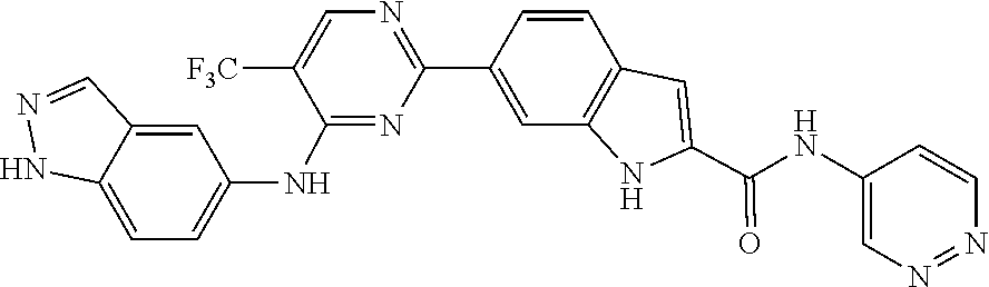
C1=CN=NC=C1NC(C1=CC2=C(C=C(C3=NC=C([F3C])C(NC4=CC=C5NN=CC5=C4)=N3)C=C2)N1)=O
